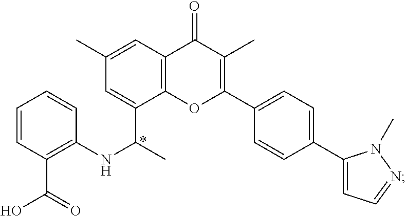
C12=C(C(C(C)NC3=C(C(O)=O)C=CC=C3)=CC(C)=C1)OC(C1=CC=C(C3=CC=NN3C)C=C1)=C(C)C2=O
